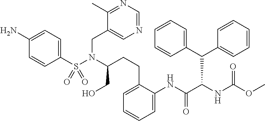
C1(S(N(C(CO)CCC2=CC=CC=C2NC(C(NC(OC)=O)C(C2=CC=CC=C2)C2=CC=CC=C2)=O)CC2=CN=CN=C2C)(=O)=O)=CC=C(N)C=C1
